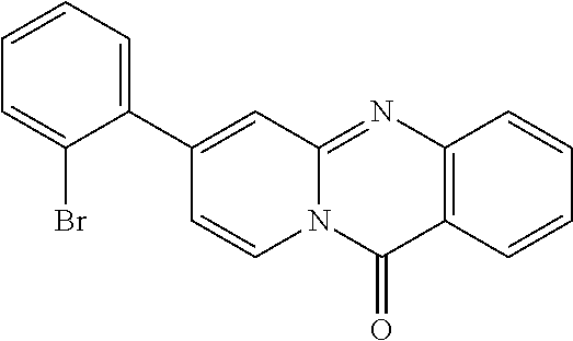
C12=C(C=CC=C1)C(=O)N1C(=N2)C=C(C2=CC=CC=C2Br)C=C1
